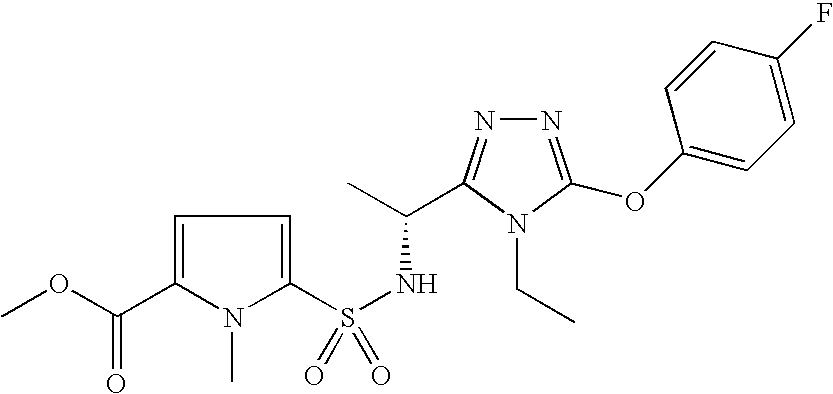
S(NC(C)C1=NN=C(OC2=CC=C(F)C=C2)N1CC)(=O)(=O)C1=CC=C(C(OC)=O)N1C
